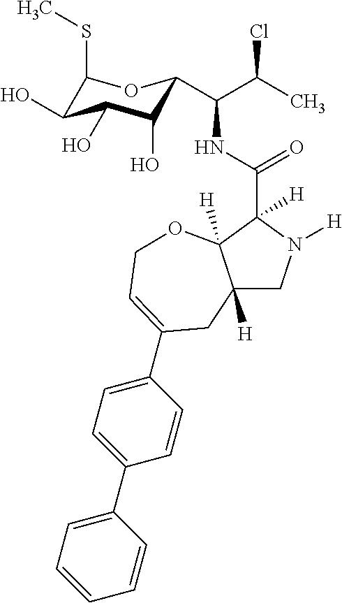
C12([H])CN([H])C(C(NC(C(C)Cl)C3C(O)C(O)C(O)C(SC)O3)=O)([H])C1([H])OCC=C(C1=CC=C(C3=CC=CC=C3)C=C1)C2
